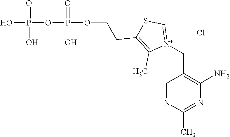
C1=NC(C)=NC(N)=C1C[N+]1=CSC(CCOP(=O)(O)OP(=O)(O)O)=C1C.[Cl-]
